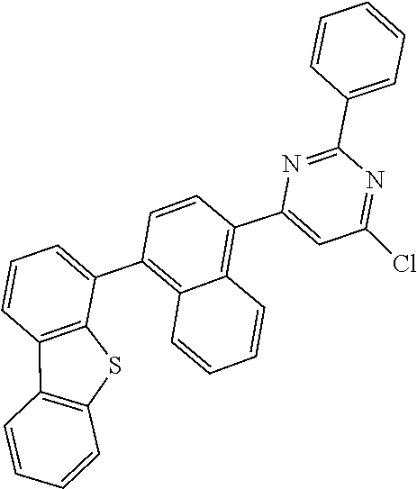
C1=C(C2=C3C(=C(C4=CC=CC5=C4SC4=C5C=CC=C4)C=C2)C=CC=C3)N=C(C2=CC=CC=C2)N=C1Cl
